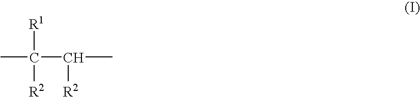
CC([R1])([R2])C([R2])C
